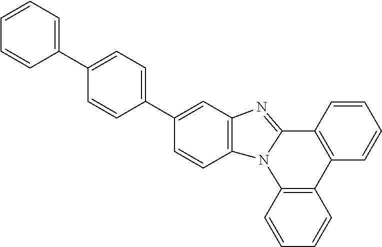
C1=CC2=C(C=C1)N1C(=NC3=C1C=CC(C1=CC=C(C4=CC=CC=C4)C=C1)=C3)C1=C2C=CC=C1
